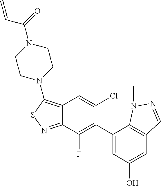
C12=C(N3CCN(C(C=C)=O)CC3)SN=C1C(F)=C(C1=CC(O)=CC3=C1N(C)N=C3)C(Cl)=C2
